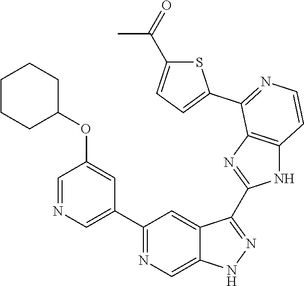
C1(C2=CN=CC(OC3CCCCC3)=C2)=NC=C2C(=C1)C(C1=NC3=C(N1)C=CN=C3C1=CC=C(C(=O)C)S1)=NN2
